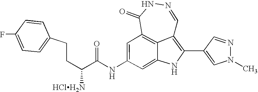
C1(=O)C2=C3C(=C(C4=CN(C)N=C4)NC3=CC(NC(=O)C([HClH2N])CCC3=CC=C(F)C=C3)=C2)C=NN1
